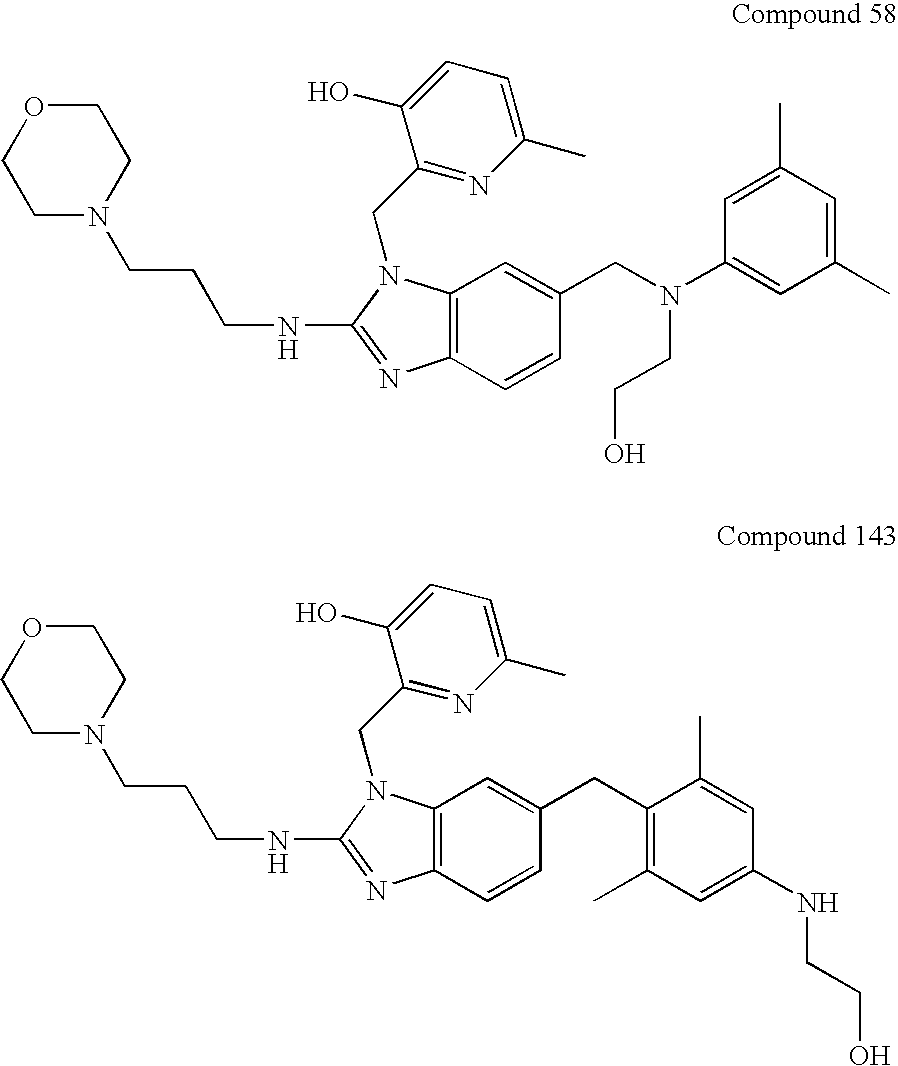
C12=C(C=CC(CN(C3=CC(C)=CC(C)=C3)CCO)=C1)N=C(NCCCN1CCOCC1)N2CC1=NC(C)=CC=C1O.C12=C(C=CC(CC3=C(C)C=C(NCCO)C=C3C)=C1)N=C(NCCCN1CCOCC1)N2CC1=NC(C)=CC=C1O
